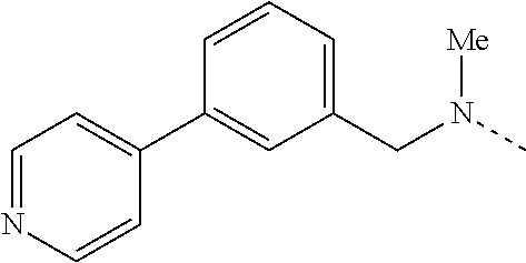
C1=CC=C(CN([Me])C)C=C1C1=CC=NC=C1
